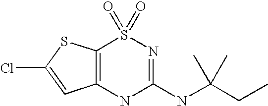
C12=C(NC(NC(CC)(C)C)=NS1(=O)=O)C=C(Cl)S2
